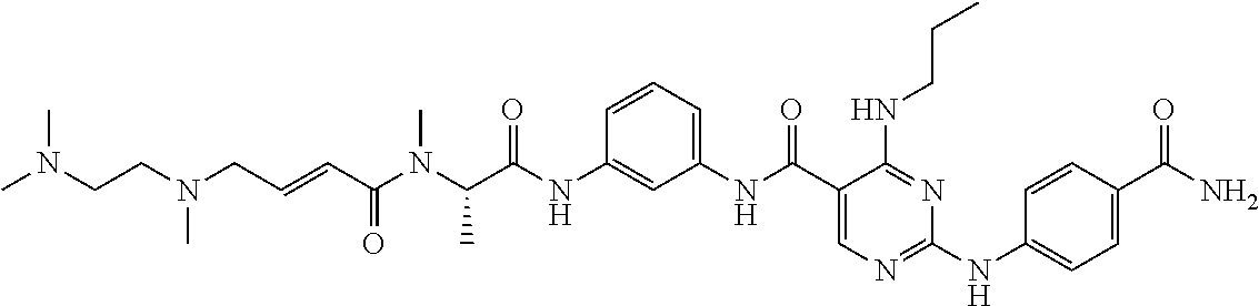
C1(NC(=O)C(N(C(C=CCN(CCN(C)C)C)=O)C)C)=CC(NC(C2=CN=C(NC3=CC=C(C(N)=O)C=C3)N=C2NCCC)=O)=CC=C1
